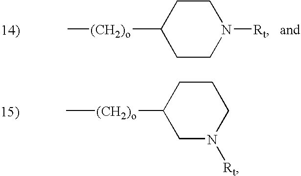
C1CN([Rt])CCC1[(CH2)o]C.C[(CH2)o]C1CN([Rt])CCC1
